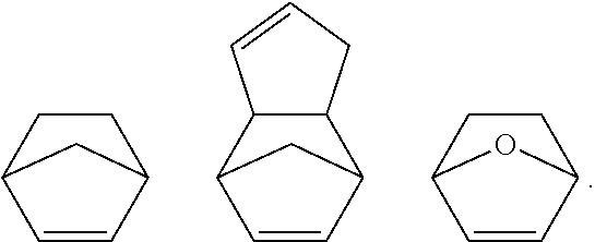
C1=CC2CCC1C2.C1=CC2C3C(C1C2)C=CC3.C1=CC2CCC1O2
